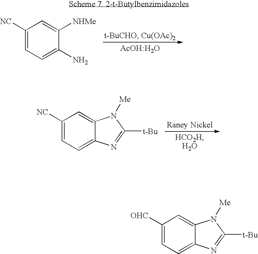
C1([NC])=CC=C(N)C([NHMe])=C1.[AcOH:H2O].C1([NC])=CC=C2C(=C1)N([Me])C([t-Bu])=N2.C1([OHC])=CC=C2C(=C1)N([Me])C([t-Bu])=N2
